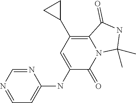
N1=CN=CC=C1NC1=CC(C2CC2)=C2N(C1=O)C(C)(C)NC2=O
